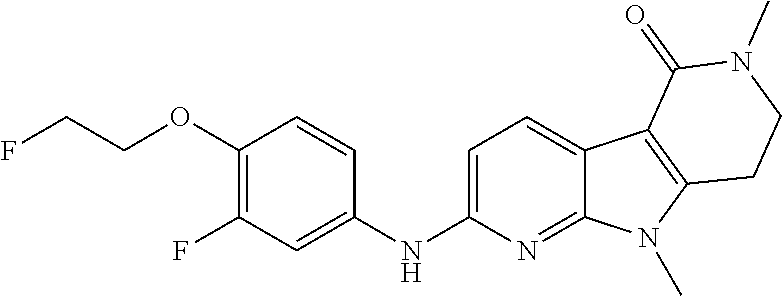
C1(NC2=CC(F)=C(OCCF)C=C2)=CC=C2C(=N1)N(C)C1=C2C(=O)N(C)CC1
